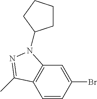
C1=CC(Br)=CC2=C1C(C)=NN2C1CCCC1
